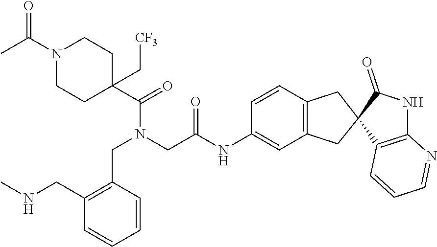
C1N(C(C)=O)CCC(C[CF3])(C(=O)N(CC(NC2=CC3=C(C=C2)CC2(C3)C(=O)NC3=C2C=CC=N3)=O)CC2=C(CNC)C=CC=C2)C1
